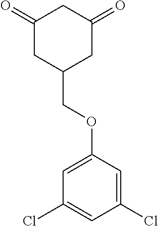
C1(=O)CC(COC2=CC(Cl)=CC(Cl)=C2)CC(=O)C1
